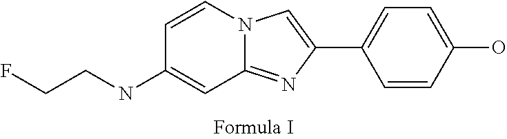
N12C(=NC(C3=CC=C(O)C=C3)=C1)C=C(NCCF)C=C2
